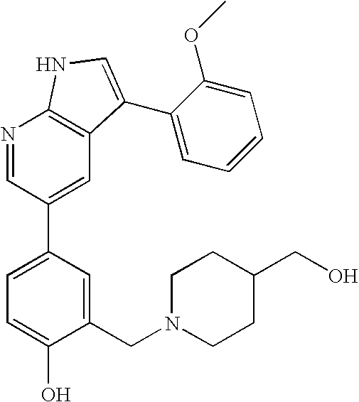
N1=CC(C2=CC=C(O)C(CN3CCC(CO)CC3)=C2)=CC2=C1NC=C2C1=CC=CC=C1OC
